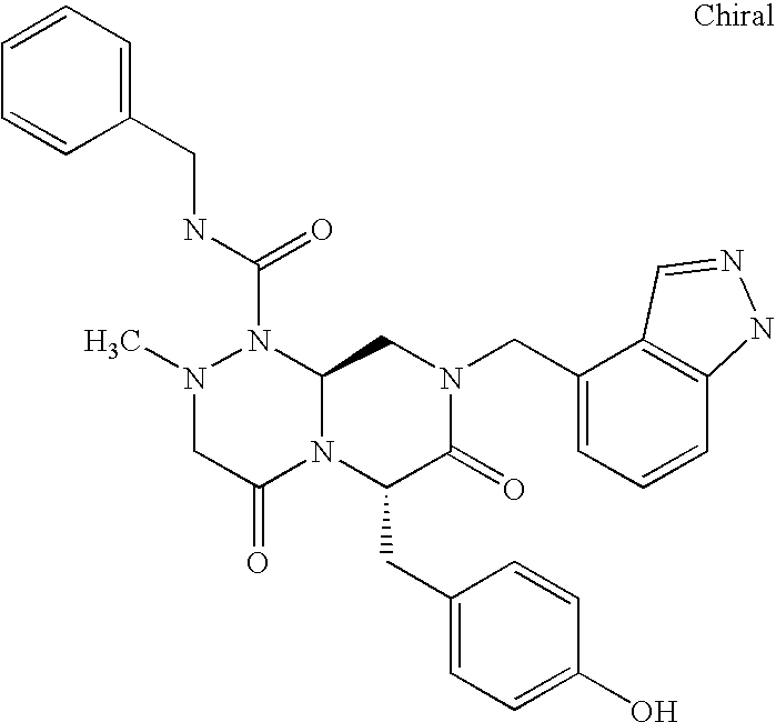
CN1CC(=O)N2C(N1C(NCC1=CC=CC=C1)=O)CN(CC1=CC=CC3=C1C=NN3)C(=O)C2CC1=CC=C(O)C=C1
